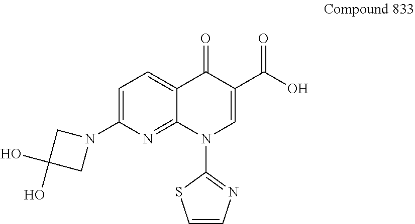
C1=CN=C(N2C=C(C(O)=O)C(=O)C3=CC=C(N4CC(O)(O)C4)N=C23)S1
